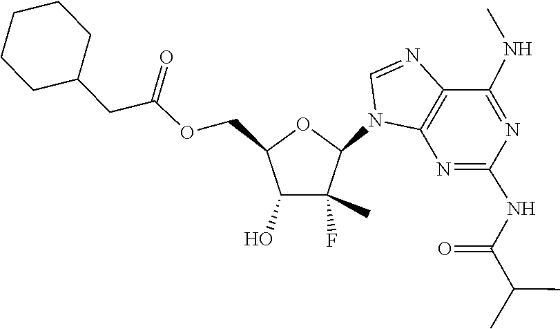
C1=NC2=C(N1C1C(C)(F)C(O)C(COC(CC3CCCCC3)=O)O1)N=C(NC(C(C)C)=O)N=C2NC
